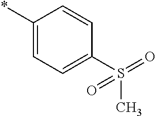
C1(*)=CC=C(S(C)(=O)=O)C=C1
